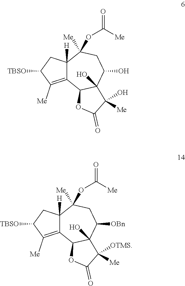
C12([H])C(=C([Me])C([TBSO])C1)C1C(O)(C(O)CC2([Me])OC([Me])=O)C([Me])(O)C(=O)O1.C12([H])C(=C([Me])C([TBSO])C1)C1C(O)(C([OBn])CC2([Me])OC([Me])=O)C([Me])([OTMS])C(=O)O1
